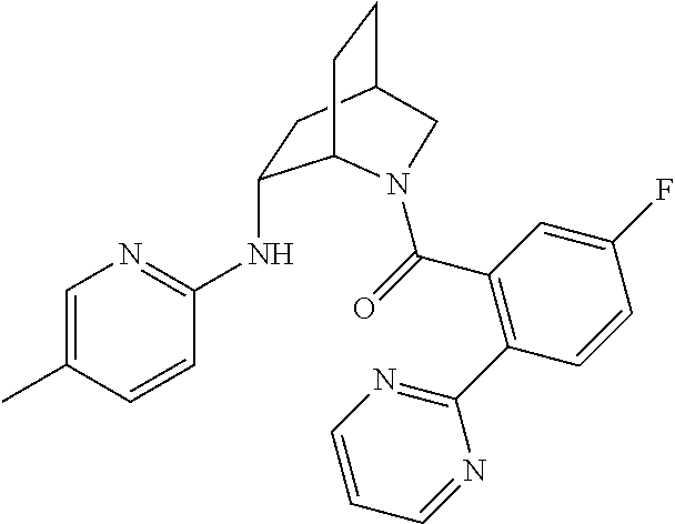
CC1=CN=C(NC2CC3CCC2N(C(=O)C2=C(C4=NC=CC=N4)C=CC(F)=C2)C3)C=C1
